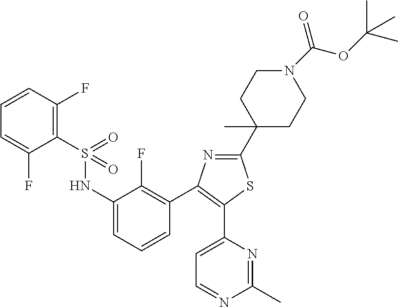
N(C1=CC=CC(C2=C(C3=CC=NC(C)=N3)SC(C3(C)CCN(C(OC(C)(C)C)=O)CC3)=N2)=C1F)S(C1=C(F)C=CC=C1F)(=O)=O
